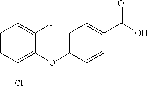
C1=C(OC2=C(Cl)C=CC=C2F)C=CC(C(O)=O)=C1
